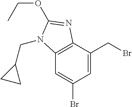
C1=C(CBr)C2=C(C=C1Br)N(CC1CC1)C(OCC)=N2
